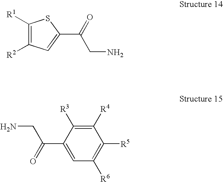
C1=C(C(=O)CN)C([R3])=C([R4])C([R5])=C1[R6].NCC(=O)C1=CC([R2])=C([R1])S1
